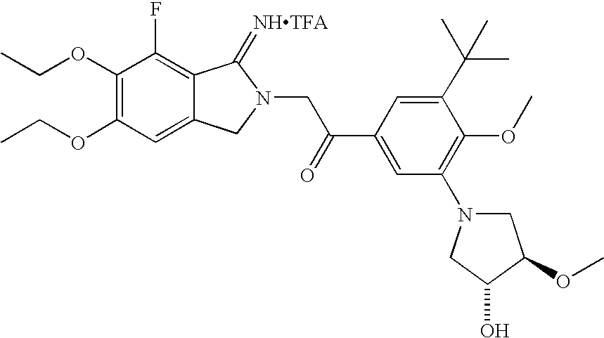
C1=C2C(=C(F)C(OCC)=C1OCC)C(=[NHTFA])N(CC(C1=CC(N3CC(OC)C(O)C3)=C(OC)C(C(C)(C)C)=C1)=O)C2
